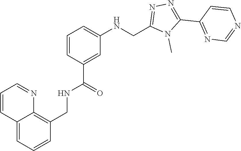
N1=C(C2=NN=C(CNC3=CC=CC(C(NCC4=C5C(=CC=C4)C=CC=N5)=O)=C3)N2C)C=CN=C1
